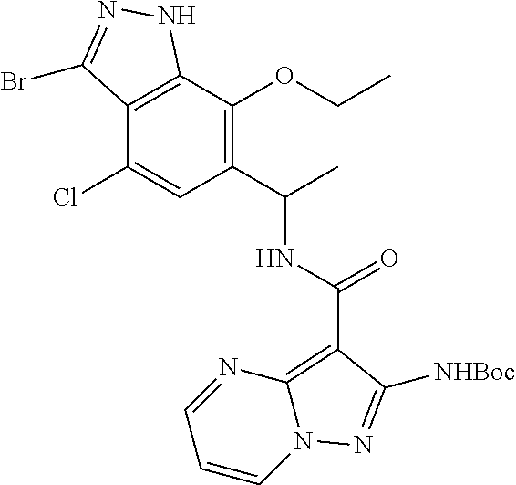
C1=NC2=C(C(=O)NC(C)C3=C(OCC)C4=C(C(Cl)=C3)C(Br)=NN4)C([NHBoc])=NN2C=C1
